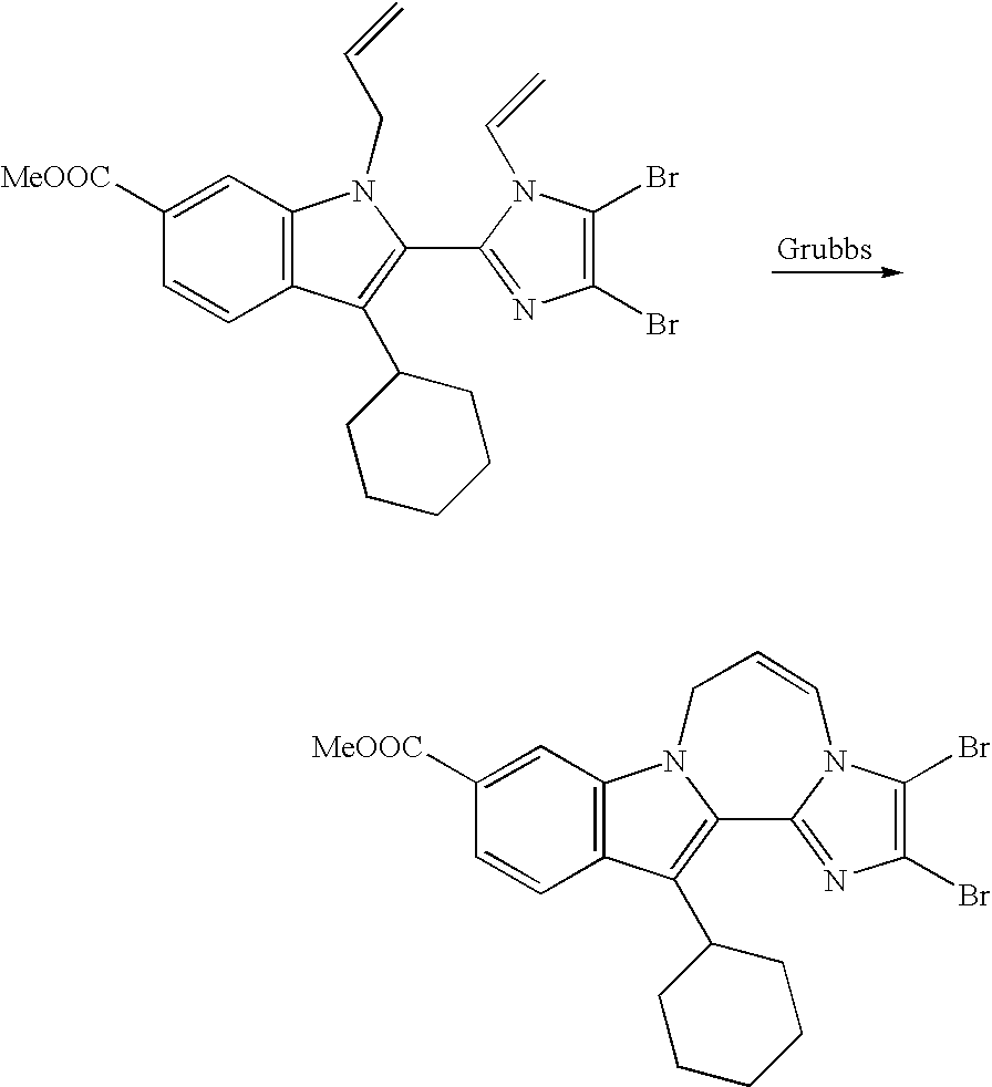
[Grubbs].C1(Br)=C(Br)N(C=C)C(C2=C(C3CCCCC3)C3=C(N2CC=C)C=C([MeOOC])C=C3)=N1.C1(Br)=C(Br)N2C(=N1)C1=C(C3CCCCC3)C3=C(N1CC=C2)C=C([MeOOC])C=C3
